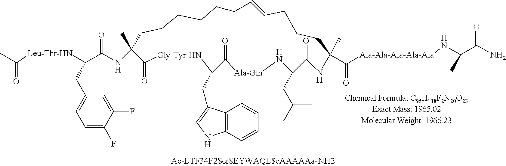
C1(C)(NC(C([Leu-Thr-HN]C(C)=O)CC2=CC=C(F)C(F)=C2)=O)CCCCCCC=CCCCC(C)(C([Ala-Ala-Ala-Ala-Ala]NC(C(N)=O)C)=O)NC(=O)C(CC(C)C)N[Ala-Gln]C(=O)C(CC2=CNC3=C2C=CC=C3)[Gly-Tyr-HN]C1=O
